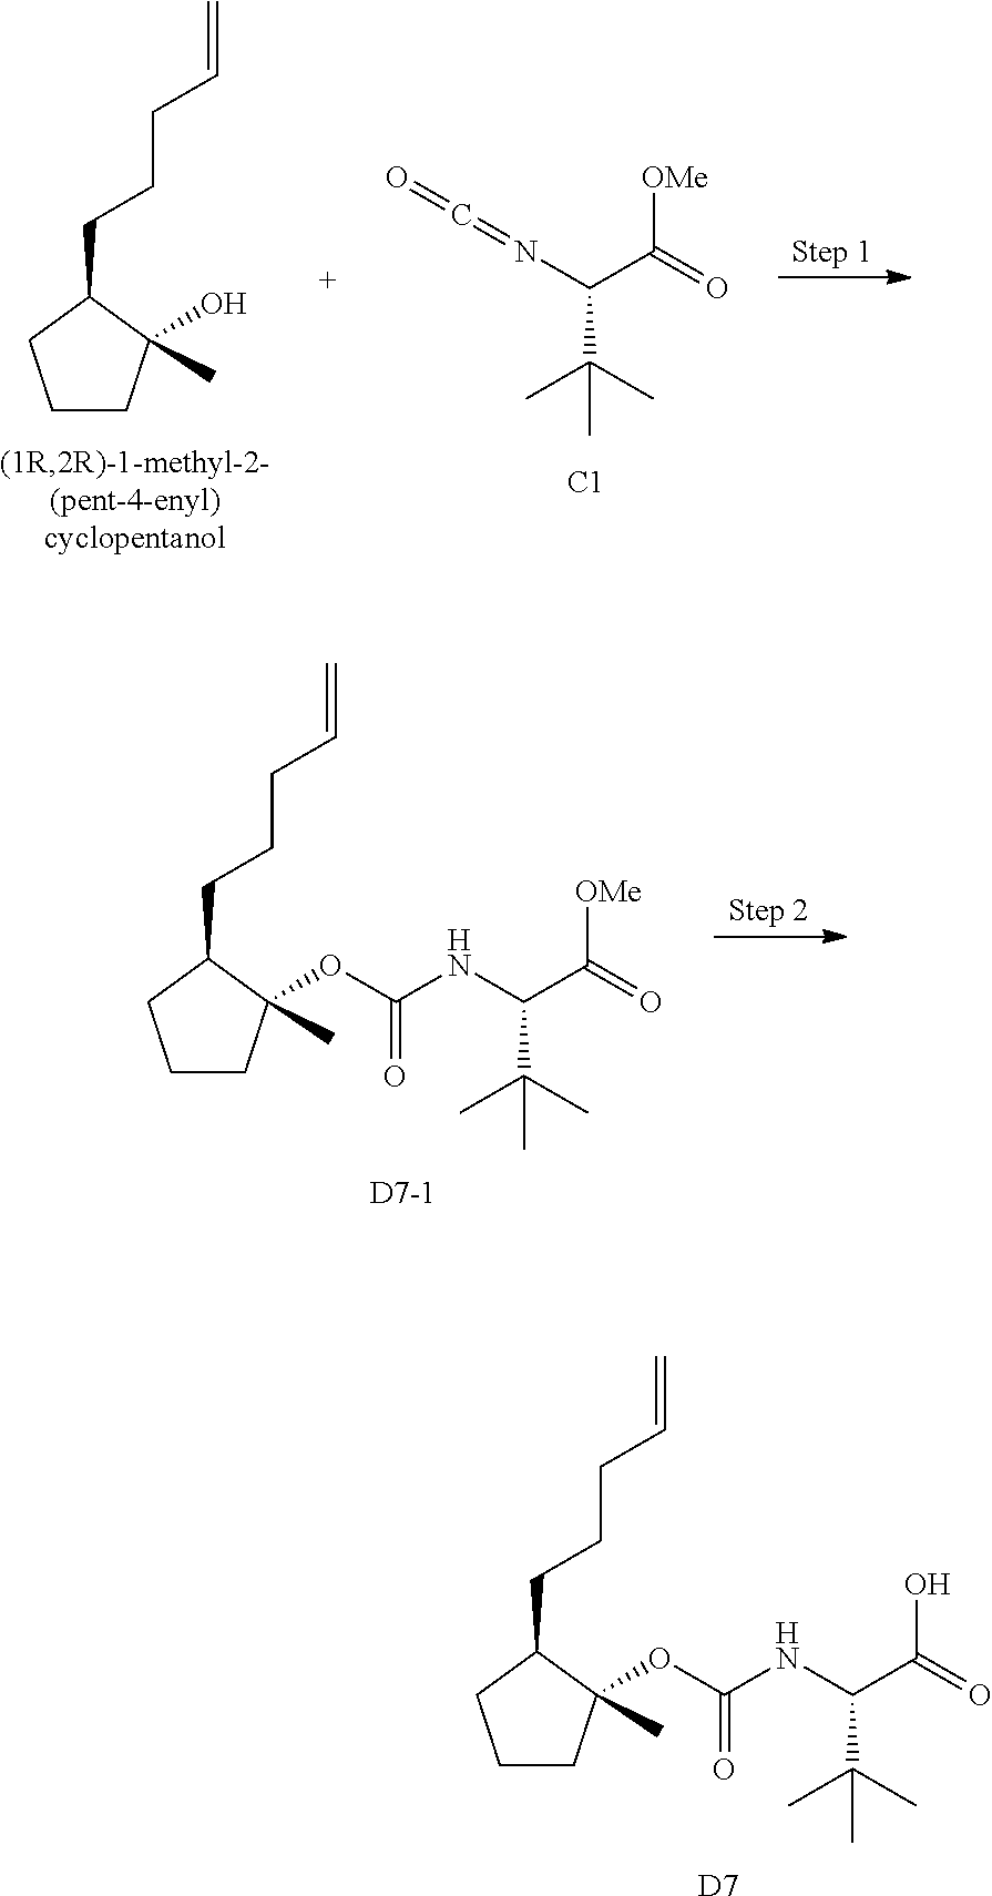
C1CC(C)(OC(NC(C(=O)O)C(C)(C)C)=O)C(CCCC=C)C1.[D7].C(C(C)(C)C)(N=C=O)C(=O)[OMe].[C1].C1CC(C)(O)C(CCCC=C)C1.C1CC(C)(OC(NC(C(=O)[OMe])C(C)(C)C)=O)C(CCCC=C)C1.[D7-1]
